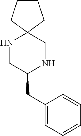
C1(CC2NCC3(NC2)CCCC3)=CC=CC=C1
